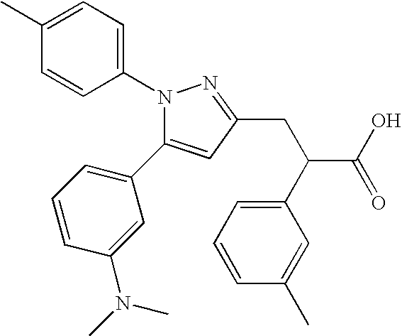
N1(C2=CC=C(C)C=C2)N=C(CC(C(O)=O)C2=CC=CC(C)=C2)C=C1C1=CC=CC(N(C)C)=C1
